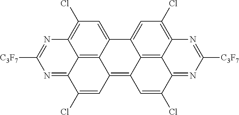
C12=C3C4=CC(Cl)=C1N=C([C3F7])N=C2C(Cl)=CC3=C1C2=C3C(=C(Cl)C=C42)N=C([C3F7])N=C3C(Cl)=C1
